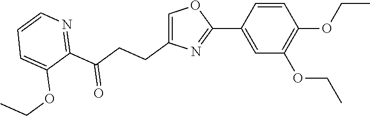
C1(C2=CC(OCC)=C(OCC)C=C2)=NC(CCC(C2=NC=CC=C2OCC)=O)=CO1
